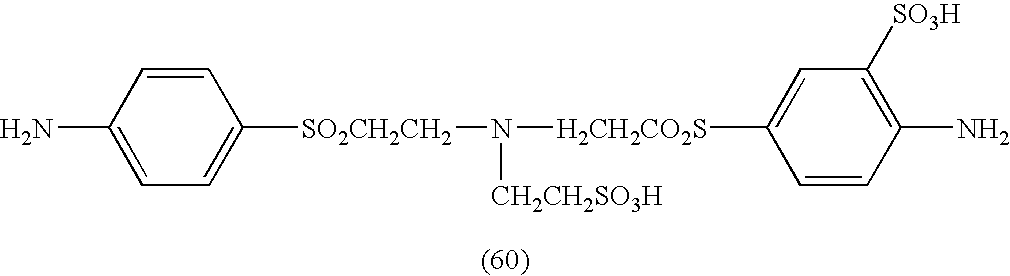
NC1=CC=C([SO2CH2CH2]N([H2CH2CO2S]C2=CC([SO3H])=C(N)C=C2)[CH2CH2SO3H])C=C1
